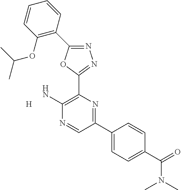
N1=C(C2=C(OC(C)C)C=CC=C2)OC(C2=C(N)N=CC(C3=CC=C(C(=O)N(C)C)C=C3)=N2)=N1.[H]
